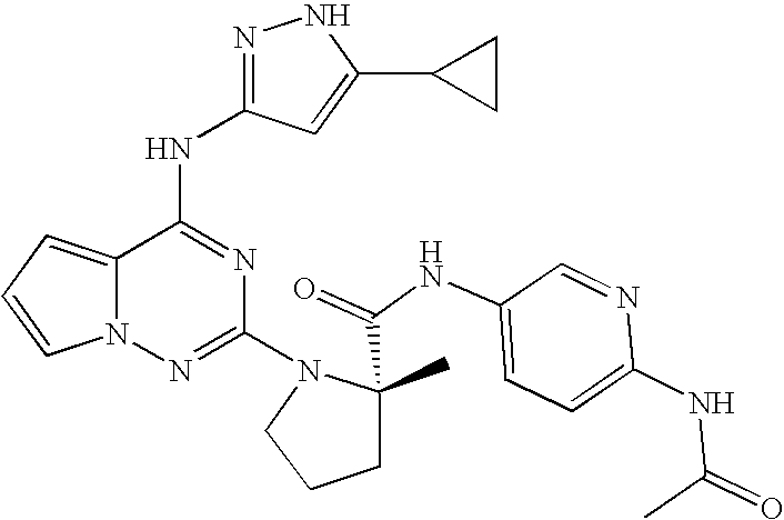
C1(N2CCCC2(C(=O)NC2=CC=C(NC(C)=O)N=C2)C)=NN2C(=CC=C2)C(NC2=NNC(C3CC3)=C2)=N1
